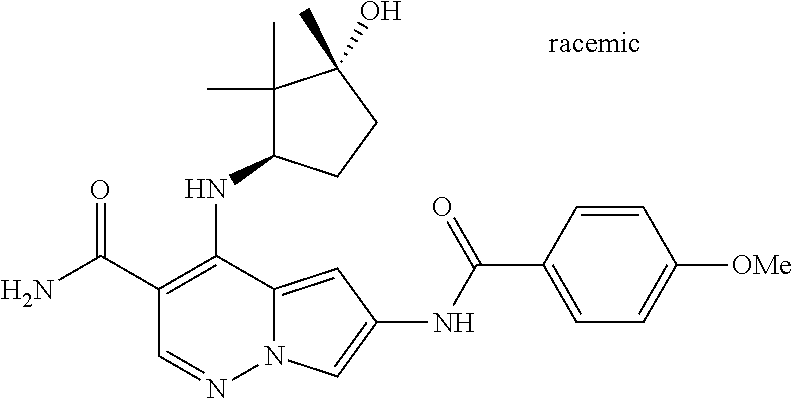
O=C(C1=C(NC2C(C)(C)C(C)(O)CC2)C2=CC(NC(C3=CC=C([OMe])C=C3)=O)=CN2N=C1)N
